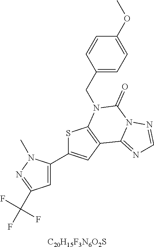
C1=C(C2=CC3=C(S2)N(CC2=CC=C(OC)C=C2)C(=O)N2C3=NC=N2)N(C)N=C1C(F)(F)F.[C20H15F3N6O2S]
